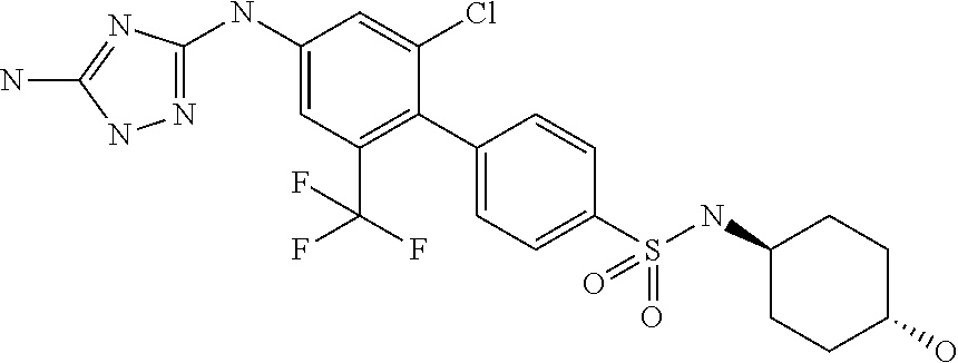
C1(NC2=CC(C(F)(F)F)=C(C3=CC=C(S(=O)(=O)NC4CCC(O)CC4)C=C3)C(Cl)=C2)=NNC(N)=N1
